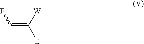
C(=C([W])[E])F
